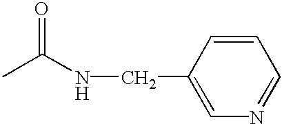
CC(NCC1=CN=CC=C1)=O
